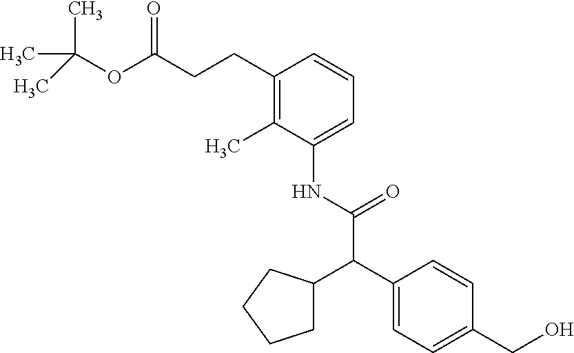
C1(C(C(NC2=CC=CC(CCC(OC(C)(C)C)=O)=C2C)=O)C2CCCC2)=CC=C(CO)C=C1
